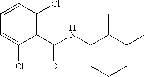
C1(Cl)=CC=CC(Cl)=C1C(=O)NC1CCCC(C)C1C
